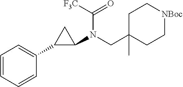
[NBoc]1CCC(CN(C2CC2C2=CC=CC=C2)C(=O)[F3C])(C)CC1
